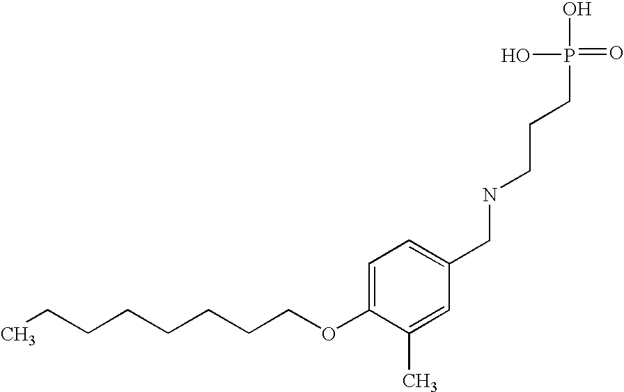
C(COC1=CC=C(CNCCCP(=O)(O)O)C=C1C)CCCCCC
